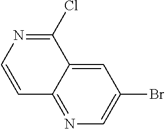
C1=C2C(=NC=C1Br)C=CN=C2Cl
